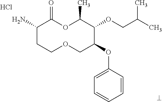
Cl.NC1CCOCC(OC2=CC=CC=C2)C(OCC(C)C)C(C)OC1=O
